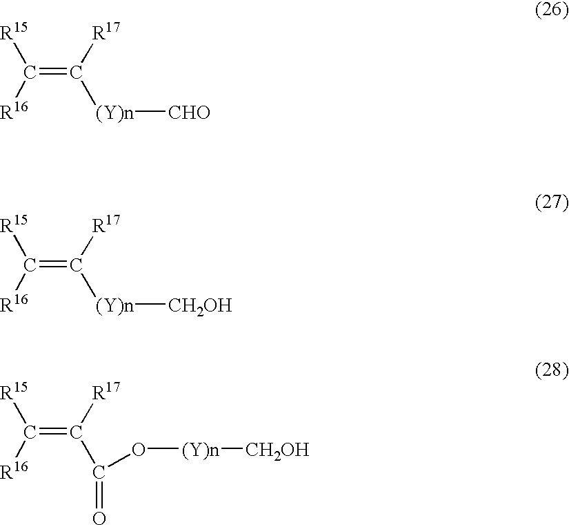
C(=C([R17])[(Y)n][CHO])([R15])[R16].C(=C([R17])[(Y)n][CH2OH])([R15])[R16].C(=C([R17])C(=O)O[(Y)n][CH2OH])([R15])[R16]
